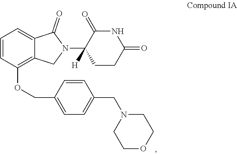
C1=C2C(=O)N(C3([H])C(=O)NC(=O)CC3)CC2=C(OCC2=CC=C(CN3CCOCC3)C=C2)C=C1
